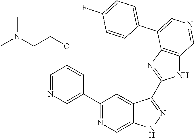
C1(C2=CN=CC(OCCN(C)C)=C2)=NC=C2C(=C1)C(C1=NC3=C(N1)C=NC=C3C1=CC=C(F)C=C1)=NN2
